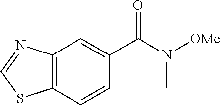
C12=C(C=CC(C(N([OMe])C)=O)=C1)SC=N2
